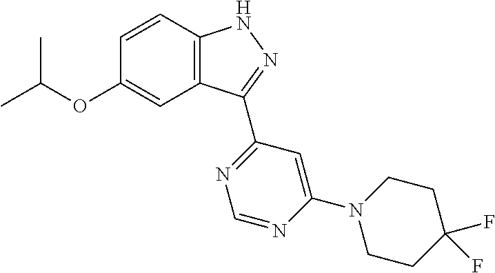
O(C1=CC2=C(C=C1)NN=C2C1=NC=NC(N2CCC(F)(F)CC2)=C1)C(C)C
